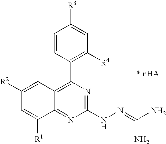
C1=CC(C2=C3C(=NC(NN=C(N)N)=N2)C([R1])=CC([R2])=C3)=C([R4])C=C1[R3]
